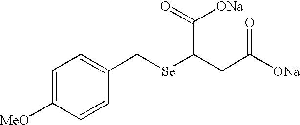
C1=C([MeO])C=CC(C[Se]C(CC([ONa])=O)C([ONa])=O)=C1
